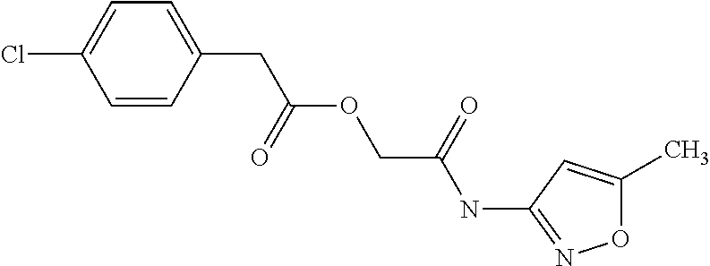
C1=CC(CC(=O)OCC(=O)NC2=NOC(C)=C2)=CC=C1Cl
